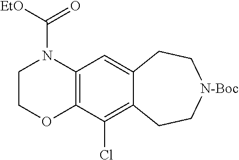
C1COC2=C(N1C([EtO])=O)C=C1C(=C2Cl)CC[N-Boc]CC1
